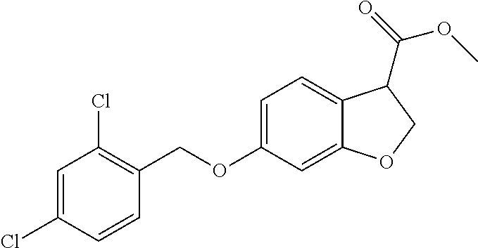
C1=C(Cl)C=CC(COC2=CC=C3C(=C2)OCC3C(OC)=O)=C1Cl
